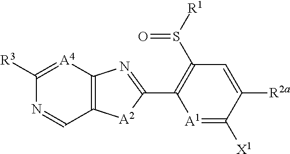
C1([R3])=[A4]C2=C(C=N1)[A2]C(C1=C(S([R1])=O)C=C([R2a])C([X1])=[A1]1)=N2
